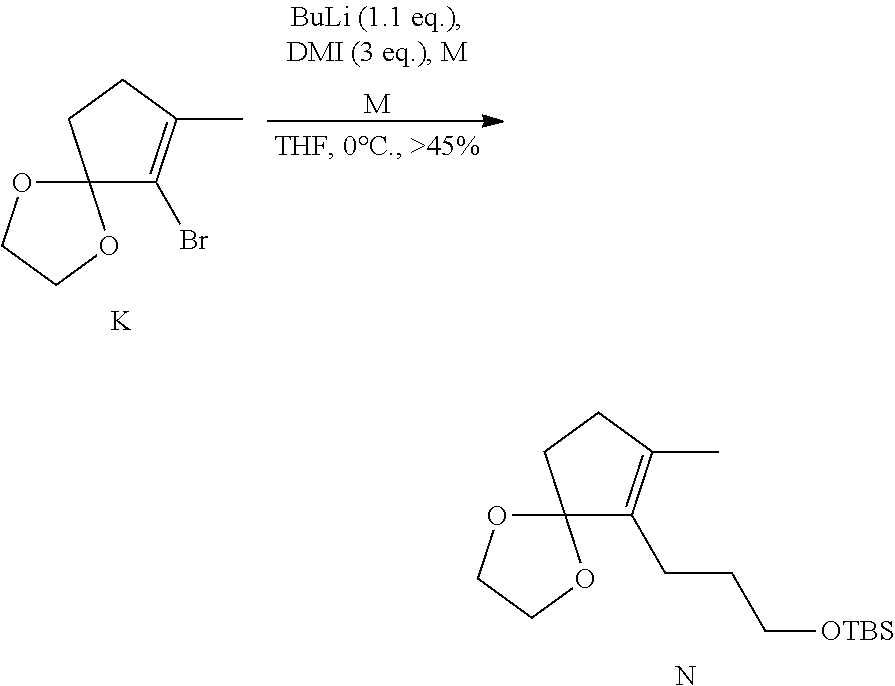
C12(C(CCC[OTBS])=C(C)CC1)OCCO2.N.C12(C(Br)=C(C)CC1)OCCO2.[K].[M]
